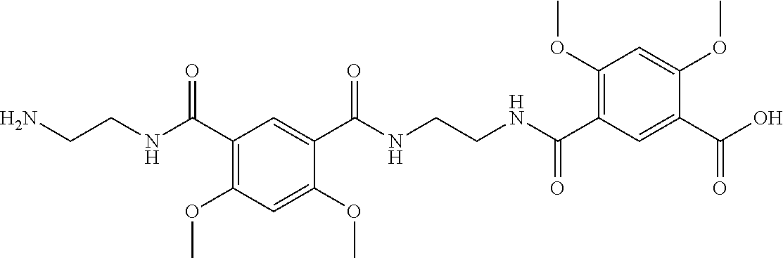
C1(OC)=C(C(NCCNC(C2=CC(C(NCCN)=O)=C(OC)C=C2OC)=O)=O)C=C(C(O)=O)C(OC)=C1
